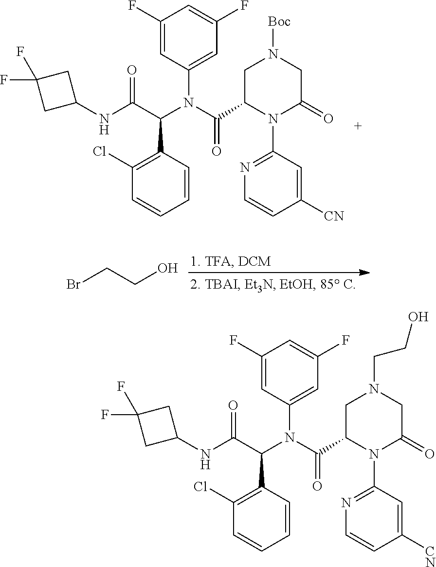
C1C(C(N(C(C(NC2CC(F)(F)C2)=O)C2=C(Cl)C=CC=C2)C2=CC(F)=CC(F)=C2)=O)N(C2=NC=CC([CN])=C2)C(=O)CN1[Boc].BrCCO.C1C(C(N(C(C(NC2CC(F)(F)C2)=O)C2=C(Cl)C=CC=C2)C2=CC(F)=CC(F)=C2)=O)N(C2=NC=CC([CN])=C2)C(=O)CN1CCO
